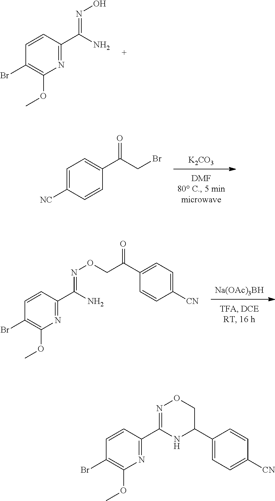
C1(Br)=C(OC)N=C(C(=NO)N)C=C1.C1(Br)=C(OC)N=C(C2=NOCC(C3=CC=C([CN])C=C3)N2)C=C1.[K2CO3].C1=C([NC])C=CC(C(=O)CBr)=C1.[Na(OAc)3BH].C1(Br)=C(OC)N=C(C(=NOCC(C2=CC=C([CN])C=C2)=O)N)C=C1
